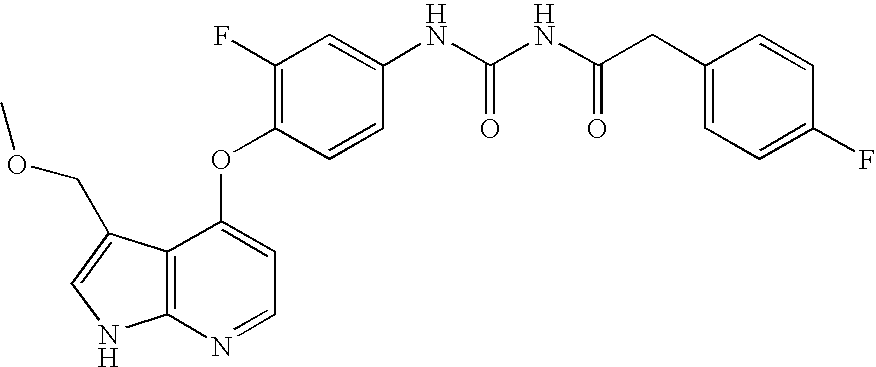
O(C1=CC=NC2=C1C(COC)=CN2)C1=C(F)C=C(NC(NC(CC2=CC=C(F)C=C2)=O)=O)C=C1
